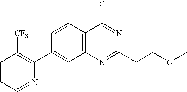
N1=C(CCOC)N=C(Cl)C2=C1C=C(C1=C([CF3])C=CC=N1)C=C2
